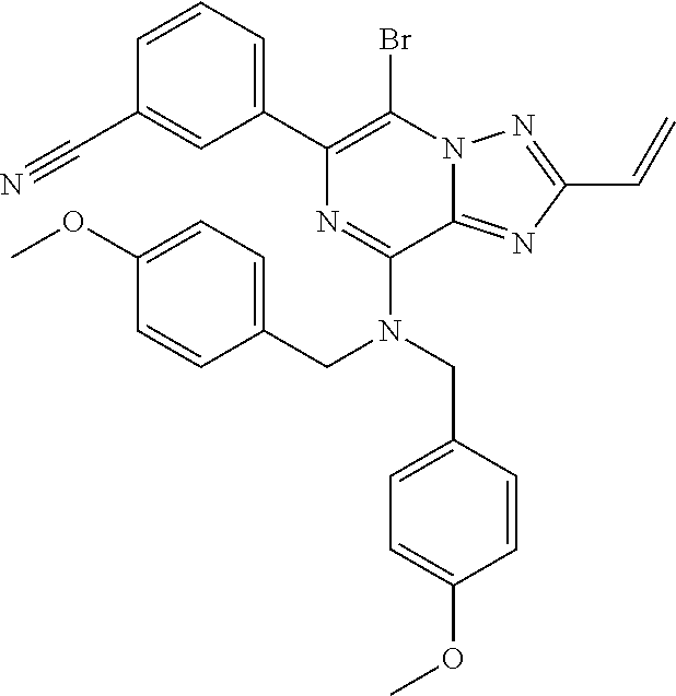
C1=CC(C#N)=CC(C2=C(Br)N3C(=NC(C=C)=N3)C(N(CC3=CC=C(OC)C=C3)CC3=CC=C(OC)C=C3)=N2)=C1
